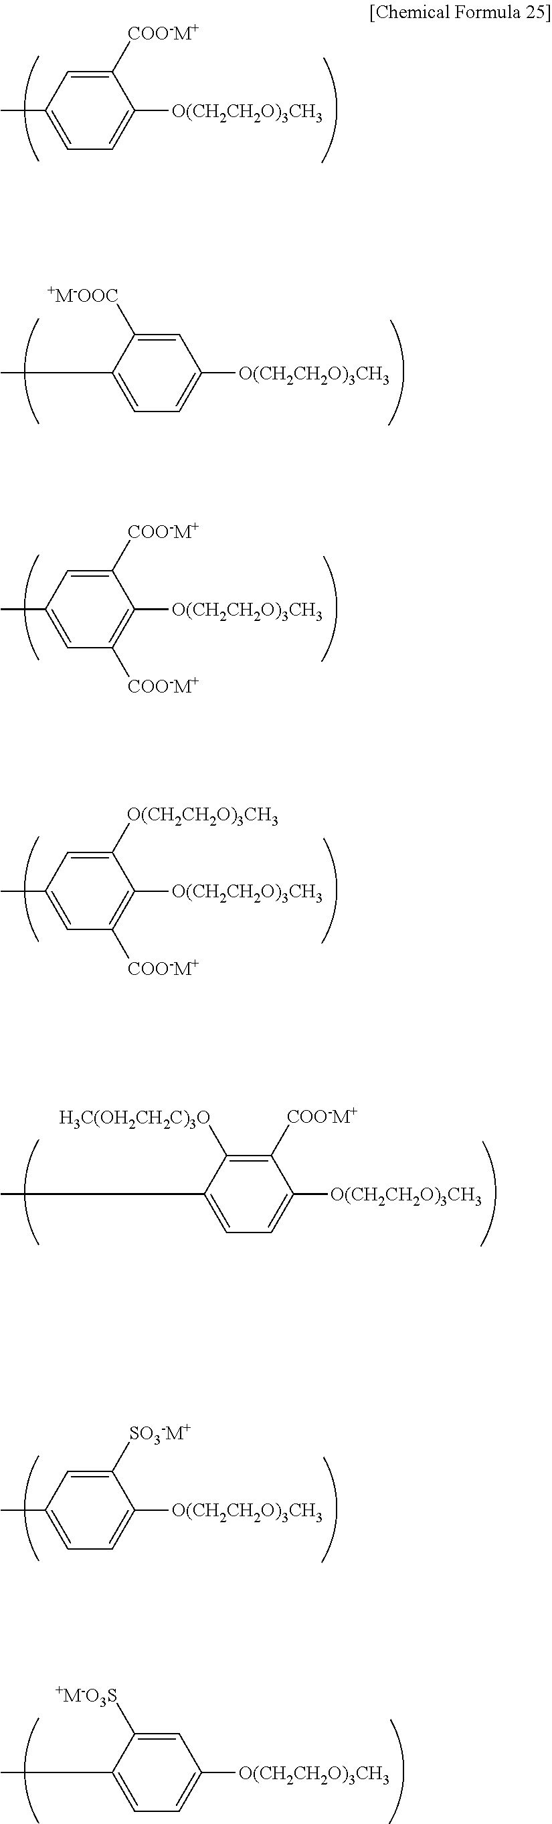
C1([COO-M+])=CC(C)=CC=C1[O(CH2CH2O)3CH3].C1=C([+M-OOC])C(C)=CC=C1[O(CH2CH2O)3CH3].C1([COO-M+])=CC(C)=CC([COO-M+])=C1[O(CH2CH2O)3CH3].C1([O(CH2CH2O)3CH3])=CC(C)=CC([COO-M+])=C1[O(CH2CH2O)3CH3].C1([COO-M+])=C([H3C(OH2CH2C)3O])C(C)=CC=C1[O(CH2CH2O)3CH3].C1([SO3-M+])=CC(C)=CC=C1[O(CH2CH2O)3CH3].C1=C([+M-O3S])C(C)=CC=C1[O(CH2CH2O)3CH3]
